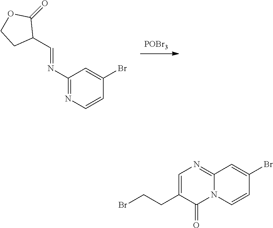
[POBr3].C1(N=CC2C(=O)OCC2)=NC=CC(Br)=C1.N12C(=NC=C(CCBr)C1=O)C=C(Br)C=C2
